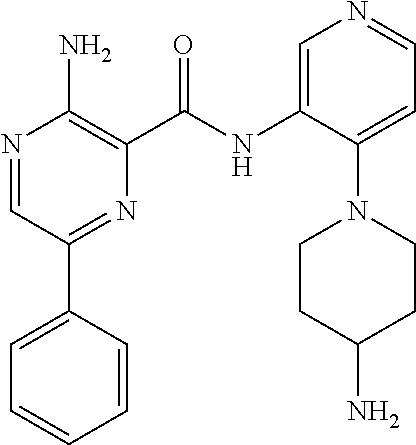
N1=CC(C2=CC=CC=C2)=NC(C(NC2=CN=CC=C2N2CCC(N)CC2)=O)=C1N
